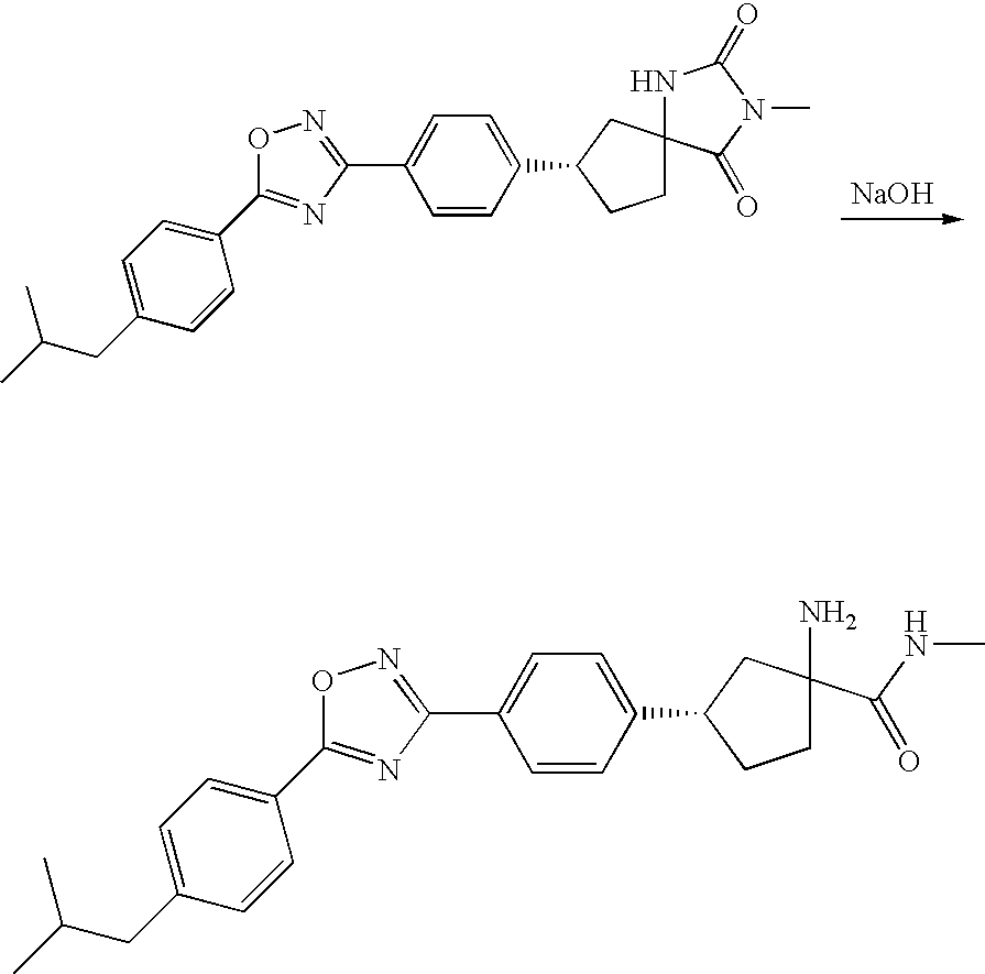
[NaOH].C1=CC(C2CCC3(C2)NC(=O)N(C)C3=O)=CC=C1C1=NOC(C2=CC=C(CC(C)C)C=C2)=N1.C1=CC(C2CCC(N)(C(NC)=O)C2)=CC=C1C1=NOC(C2=CC=C(CC(C)C)C=C2)=N1
